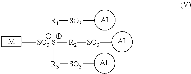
[M].C[SO3 S]([R2][SO3]c)([R1][SO3]C)[R3][SO3]C
